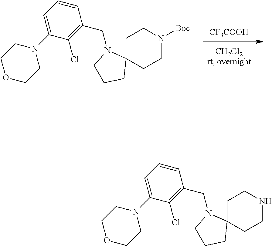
[CF3COOH].C1C2(CCN([Boc])C1)N(CC1=C(Cl)C(N3CCOCC3)=CC=C1)CCC2.C1C2(CCNC1)N(CC1=C(Cl)C(N3CCOCC3)=CC=C1)CCC2
